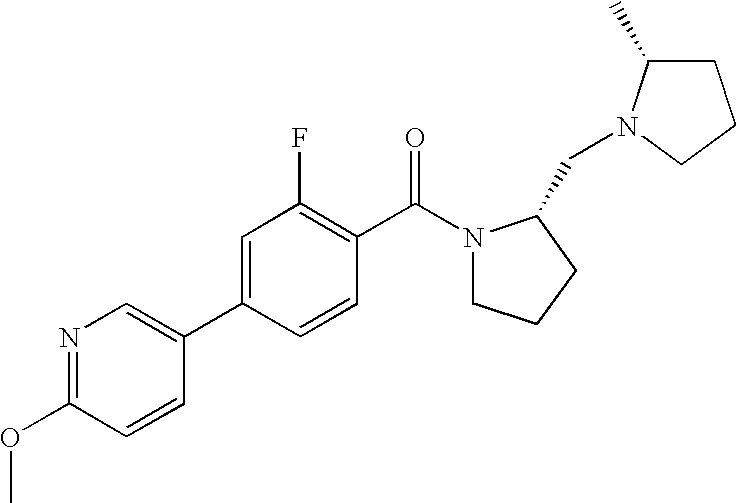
C1(C2=CN=C(OC)C=C2)=CC(F)=C(C(N2CCCC2CN2C(C)CCC2)=O)C=C1
